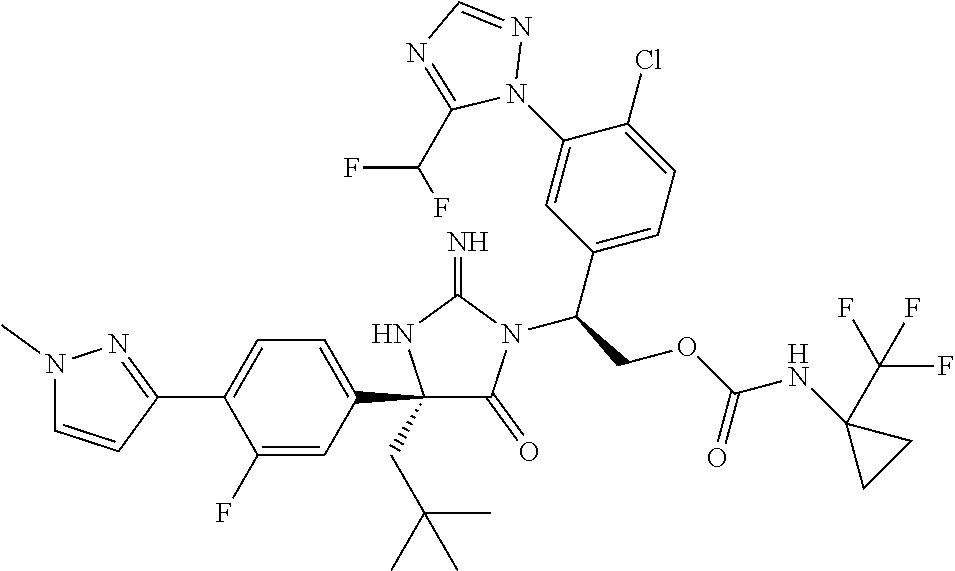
C1(C2=CC=C(C3=NN(C)C=C3)C(F)=C2)(CC(C)(C)C)C(=O)N(C(COC(NC2(C(F)(F)F)CC2)=O)C2=CC=C(Cl)C(N3N=CN=C3C(F)F)=C2)C(=N)N1
